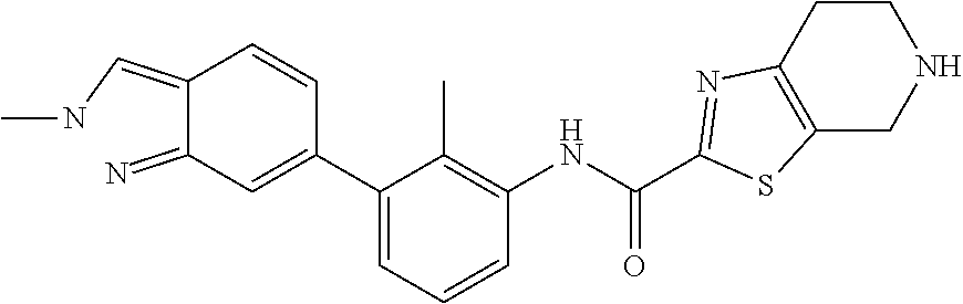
C1(C2=CC=CC(NC(C3=NC4=C(CNCC4)S3)=O)=C2C)=CC(=N)C(=CNC)C=C1
